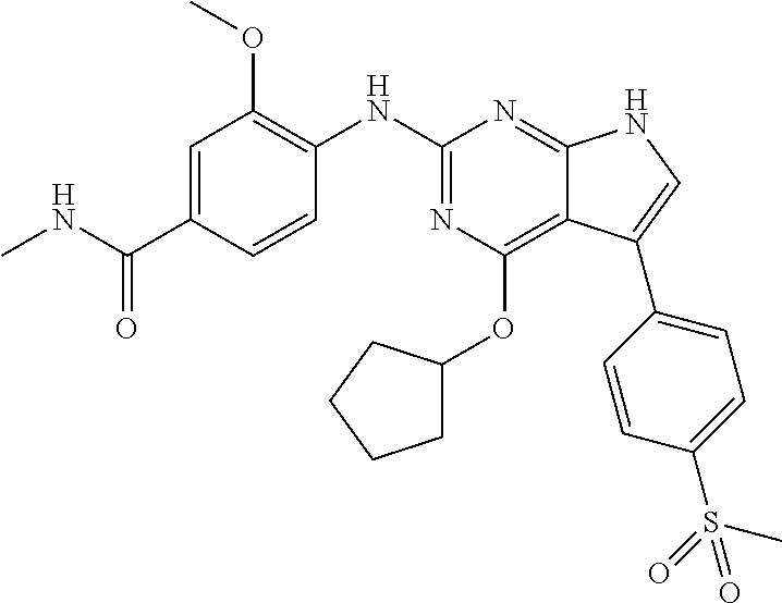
C1=C(C(NC)=O)C=CC(NC2=NC(OC3CCCC3)=C3C(=N2)NC=C3C2=CC=C(S(=O)(C)=O)C=C2)=C1OC
